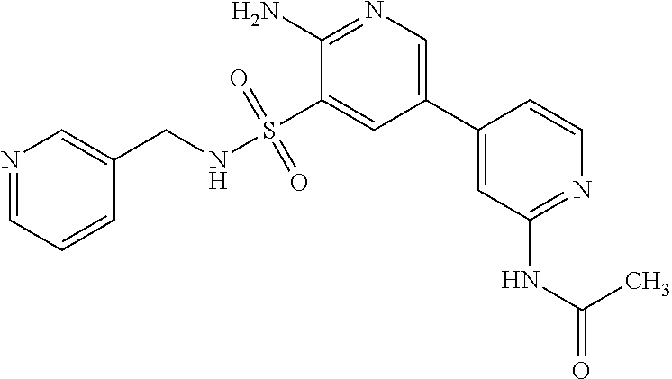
N1=CC=CC(CNS(C2=CC(C3=CC(NC(=O)C)=NC=C3)=CN=C2N)(=O)=O)=C1
